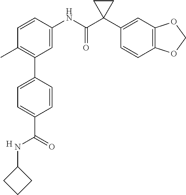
C1=C(NC(C2(C3=CC4=C(C=C3)OCO4)CC2)=O)C=CC(C)=C1C1=CC=C(C(NC2CCC2)=O)C=C1.[H]
